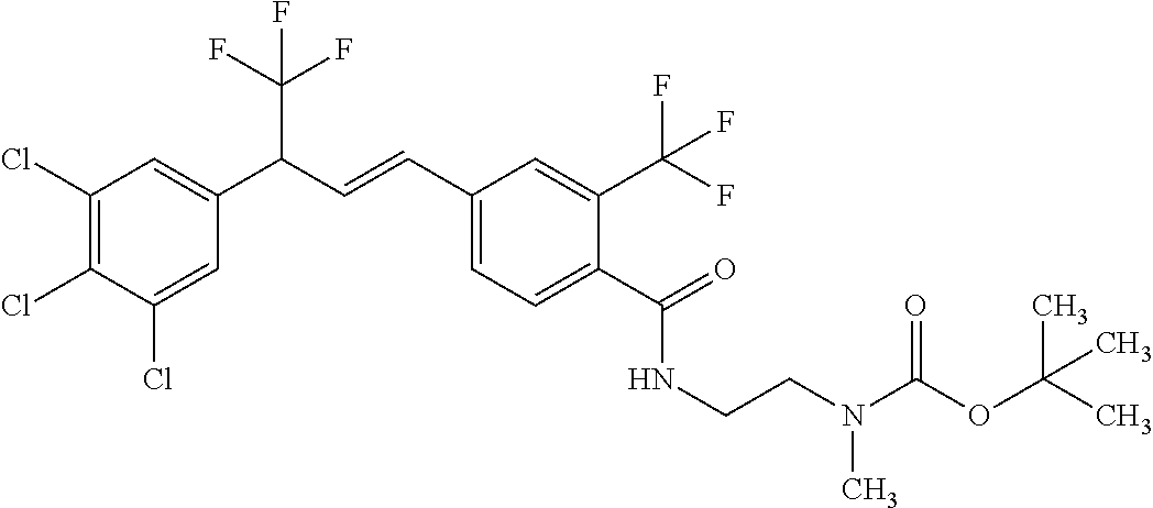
C1(Cl)=C(Cl)C(Cl)=CC(C(C=CC2=CC=C(C(=O)NCCN(C(OC(C)(C)C)=O)C)C(C(F)(F)F)=C2)C(F)(F)F)=C1
